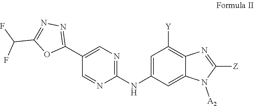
[Z]C1=NC2=C([Y])C=C(NC3=NC=C(C4=NN=C(C(F)F)O4)C=N3)C=C2N1[A2]
